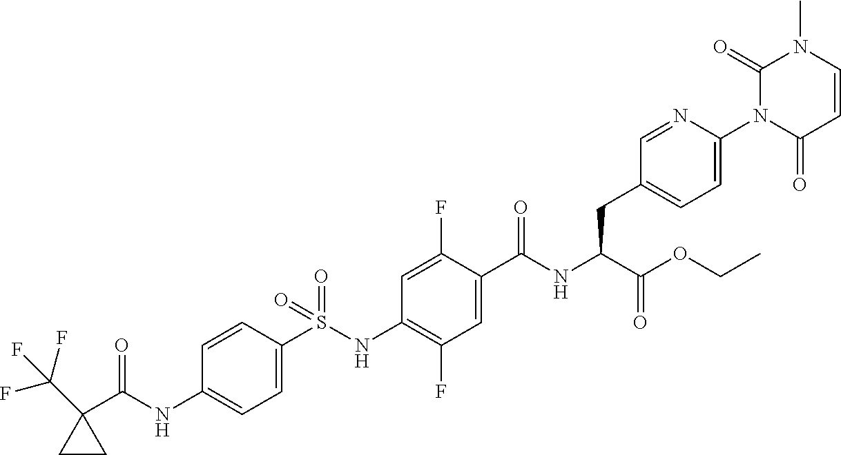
C1=C(S(NC2=C(F)C=C(C(NC(C(OCC)=O)CC3=CC=C(N4C(=O)C=CN(C)C4=O)N=C3)=O)C(F)=C2)(=O)=O)C=CC(NC(C2(C(F)(F)F)CC2)=O)=C1
